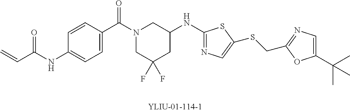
C=CC(NC1=CC=C(C(=O)N2CC(F)(F)CC(NC3=NC=C(SCC4=NC=C(C(C)(C)C)O4)S3)C2)C=C1)=O
